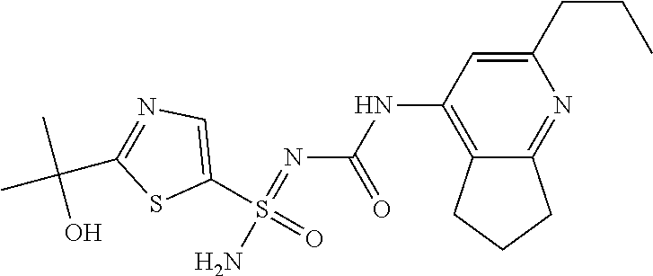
C1(CCC)=CC(NC(N=S(N)(=O)C2=CN=C(C(C)(C)O)S2)=O)=C2C(=N1)CCC2
